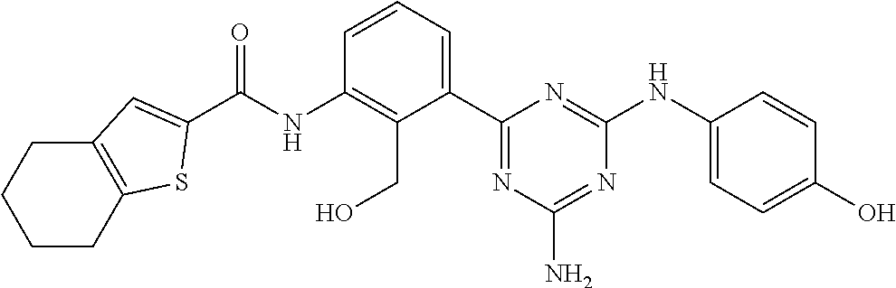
N(C1=C(CO)C(C2=NC(N)=NC(NC3=CC=C(O)C=C3)=N2)=CC=C1)C(C1=CC2=C(CCCC2)S1)=O
